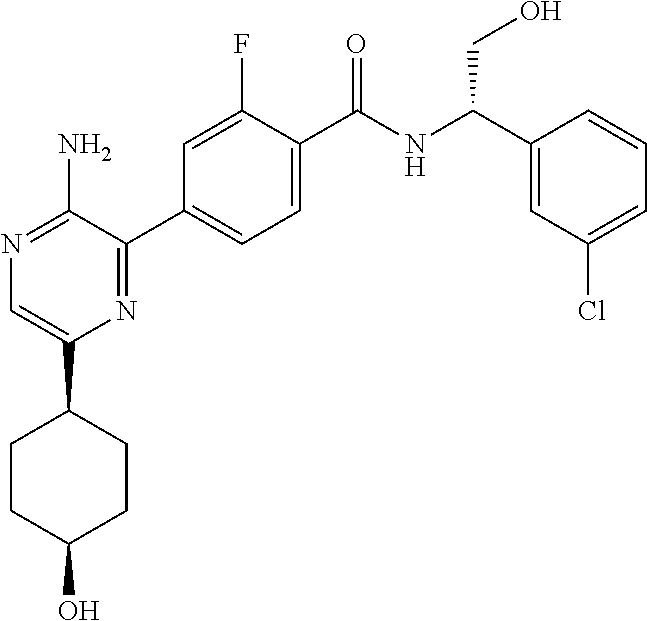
N1=C(N)C(C2=CC=C(C(NC(C3=CC(Cl)=CC=C3)CO)=O)C(F)=C2)=NC(C2CCC(O)CC2)=C1
